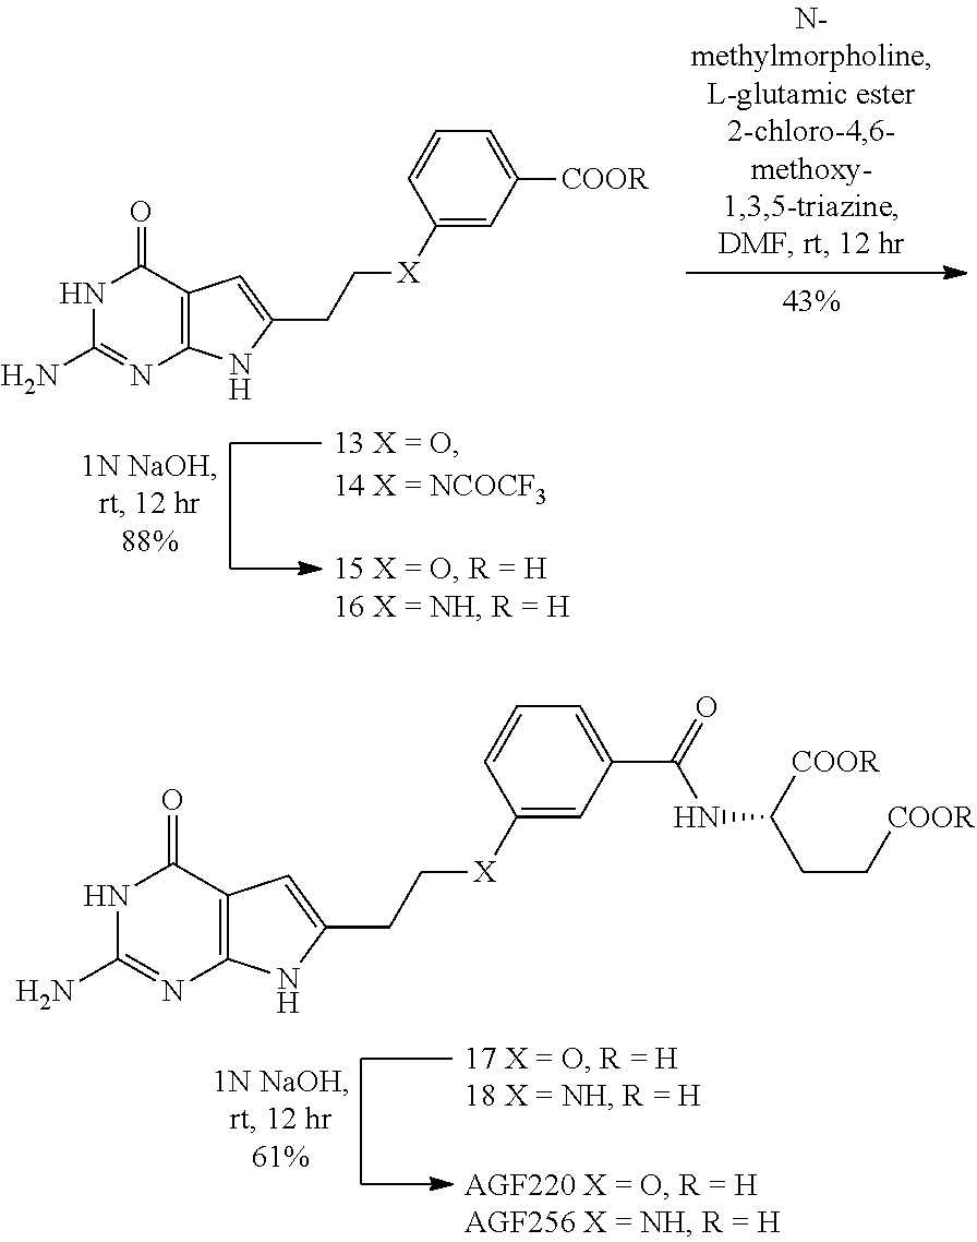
N1C(N)=NC2=C(C1=O)C=C(CC[X]C1=CC([COOR])=CC=C1)N2.N1C(N)=NC2=C(C1=O)C=C(CC[X]C1=CC(C(NC([COOR])CC[COOR])=O)=CC=C1)N2
